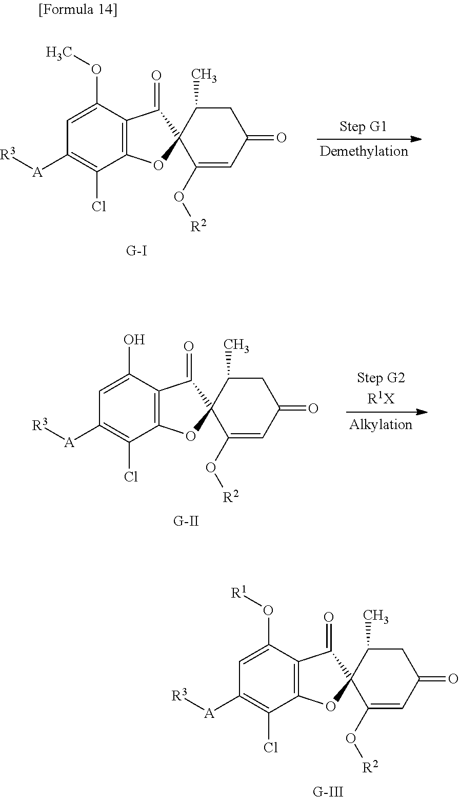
C1=C(O[R1])C2=C(C(Cl)=C1[A][R3])OC1(C2=O)C(O[R2])=CC(=O)CC1C.[G-III].C1=C(OC)C2=C(C(Cl)=C1[A][R3])OC1(C2=O)C(O[R2])=CC(=O)CC1C.[G-I].C1=C(O)C2=C(C(Cl)=C1[A][R3])OC1(C2=O)C(O[R2])=CC(=O)CC1C.[G-II]
